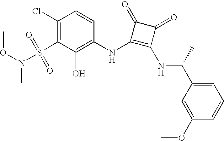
C1(Cl)=C(S(N(OC)C)(=O)=O)C(O)=C(NC2=C(NC(C)C3=CC=CC(OC)=C3)C(=O)C2=O)C=C1
